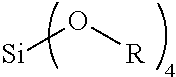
[Si]O[R]
